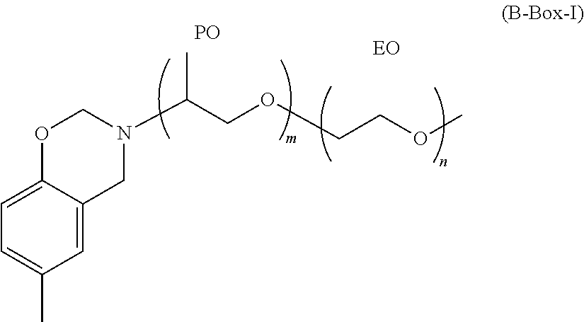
C1=C2C(=CC=C1C)OCN(C(COCCOC)C)C2.[PO].[EO]
